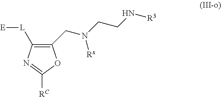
C1([L][E])=C(CN(CCN[R3])[Rx])OC([RC])=N1
